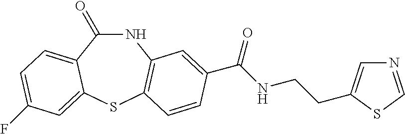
N1C(=O)C2=CC=C(F)C=C2SC2=C1C=C(C(NCCC1=CN=CS1)=O)C=C2
